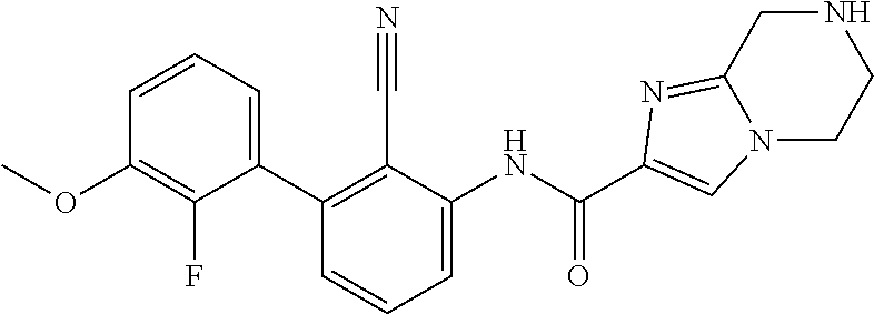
O(C1=C(F)C(C2=C(C#N)C(NC(=O)C3=CN4C(=N3)CNCC4)=CC=C2)=CC=C1)C
